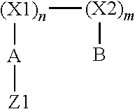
[(X1)n]([(X2)m]B)[A][Z1]
